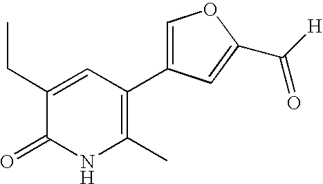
C1(CC)=CC(C2=COC(C(=O)[H])=C2)=C(C)NC1=O
